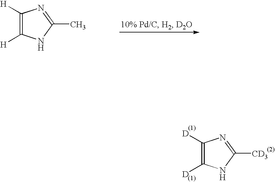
C1([H])=C([H])NC(C)=N1.C1([D])=C([D])NC([CD3])=N1
